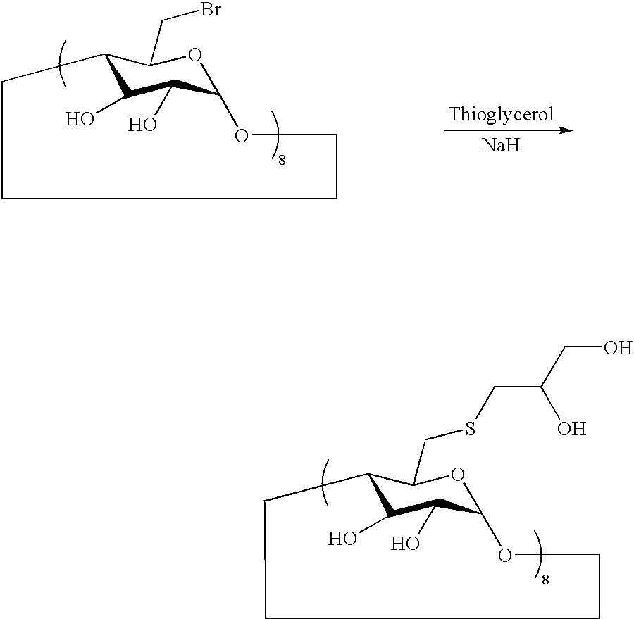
C12C(O)C(O)C(OC1CBr)OCCCC2.[Na].C12C(O)C(O)C(OC1CSCC(CO)O)OCCCC2
